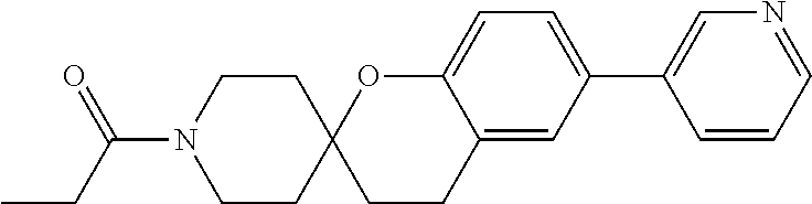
N1=CC=CC(C2=CC=C3C(=C2)CCC2(O3)CCN(C(CC)=O)CC2)=C1
